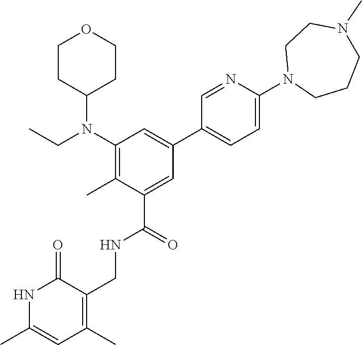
N1C(C)=CC(C)=C(CNC(C2=CC(C3=CC=C(N4CCCN(C)CC4)N=C3)=CC(N(CC)C3CCOCC3)=C2C)=O)C1=O
